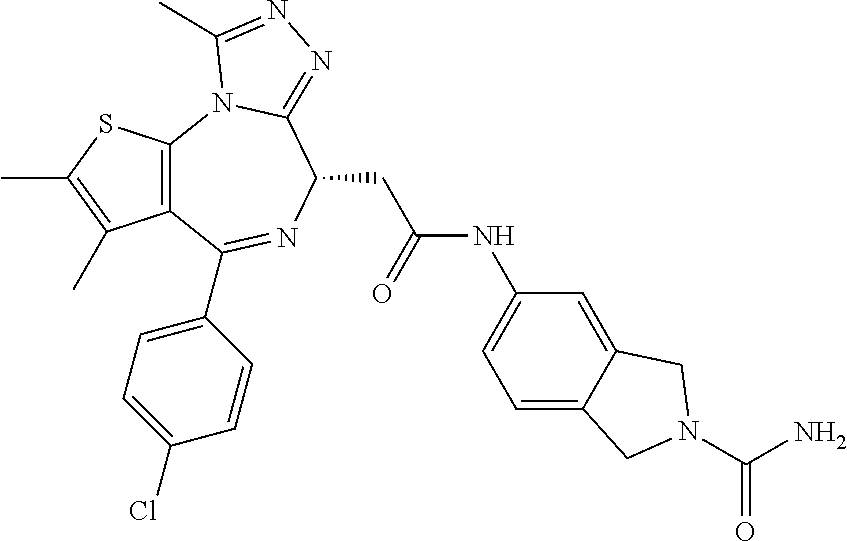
C12=C(SC(C)=C1C)N1C(=NN=C1C)C(CC(NC1=CC=C3C(=C1)CN(C(=O)N)C3)=O)N=C2C1=CC=C(Cl)C=C1
